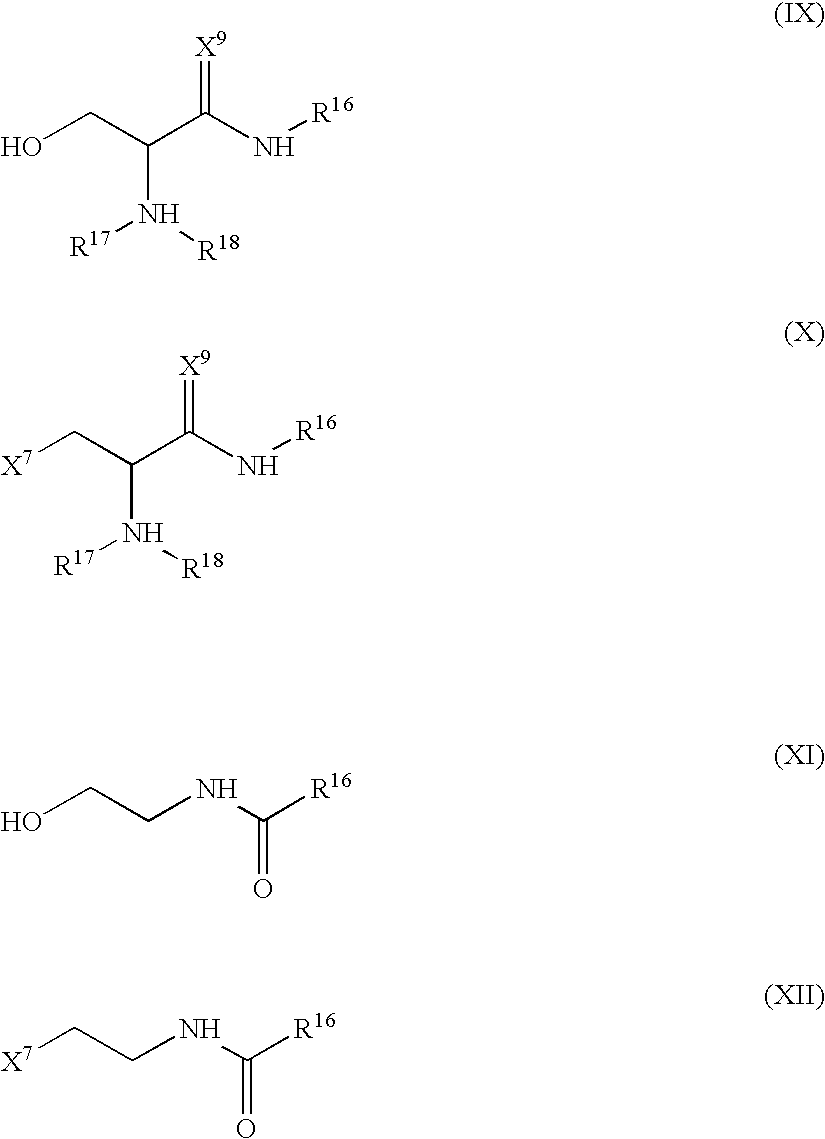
OCC(C(N[R16])=[X9])N([R17])[R18].[X7]CC(C(N[R16])=[X9])N([R17])[R18].OCCNC([R16])=O.[X7]CCNC([R16])=O
